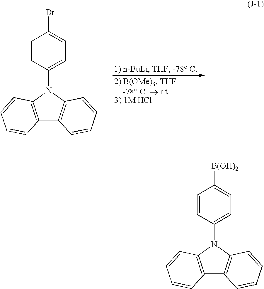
C12=C(N(C3=CC=C(Br)C=C3)C3=C1C=CC=C3)C=CC=C2.C12=C(N(C3=CC=C([B(OH)2])C=C3)C3=C1C=CC=C3)C=CC=C2
